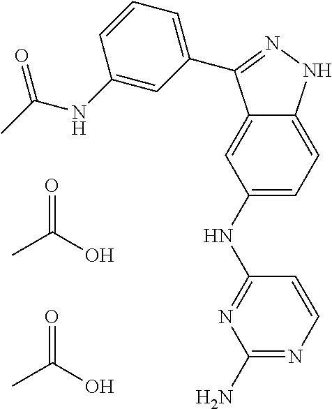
C12=CC(NC3=NC(N)=NC=C3)=CC=C1NN=C2C1=CC=CC(NC(C)=O)=C1.CC(O)=O.CC(O)=O
